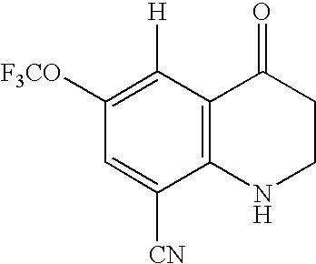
C1([H])=C([F3CO])C=C([CN])C2=C1C(=O)CCN2
